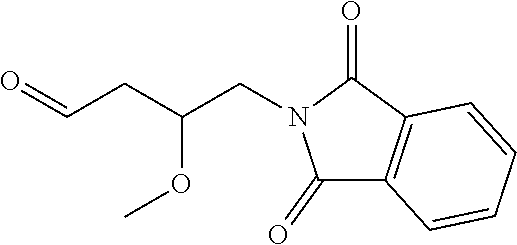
O=CCC(CN1C(=O)C2=C(C1=O)C=CC=C2)OC
